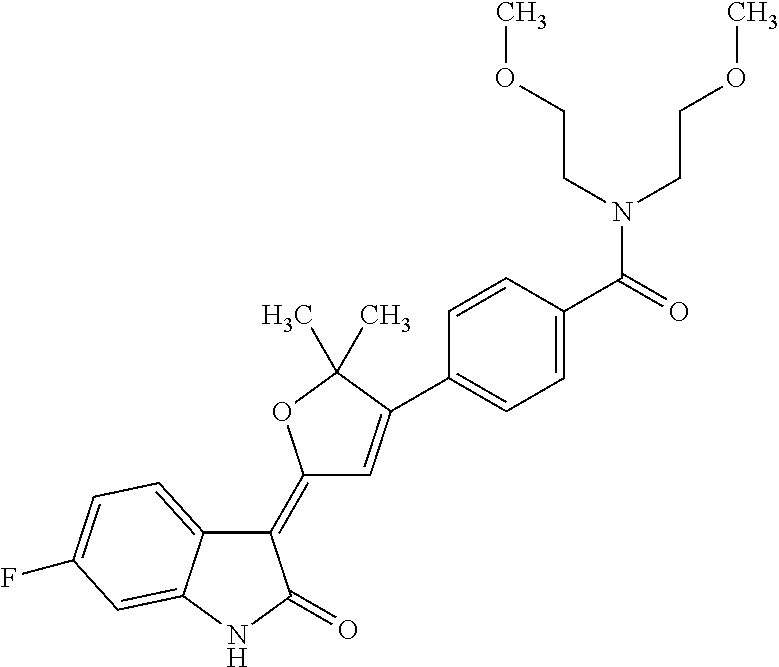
C1(=C2C=C(C3=CC=C(C(=O)N(CCOC)CCOC)C=C3)C(C)(C)O2)C2=CC=C(F)C=C2NC1=O
